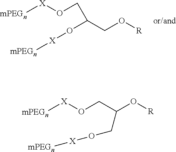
O(C(CO[X][mPEGn])CO[R])[X][mPEGn].[or/and].C(O[X][mPEGn])C(O[R])CO[X][mPEGn]
